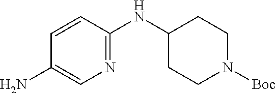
C1(N)=CN=C(NC2CCN([Boc])CC2)C=C1
